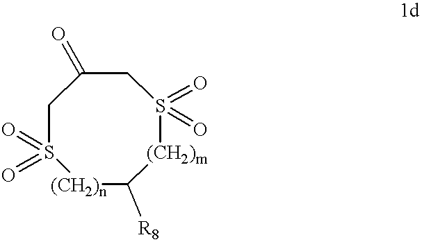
C1S(=O)(=O)[(CH2)n]C([R8])[(CH2)m]S(=O)(=O)CC1=O
